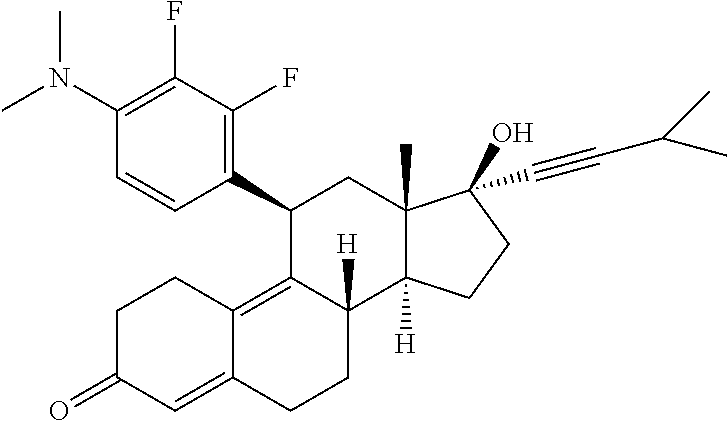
CN(C)C1=C(F)C(F)=C(C2C3=C4C(=CC(=O)CC4)CCC3([H])C3([H])C(C)(C2)C(O)(C#CC(C)C)CC3)C=C1
